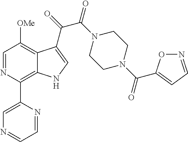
C1(C2=C3C(=C([OMe])C=N2)C(C(=O)C(N2CCN(C(=O)C4=CC=NO4)CC2)=O)=CN3)=CN=CC=N1
